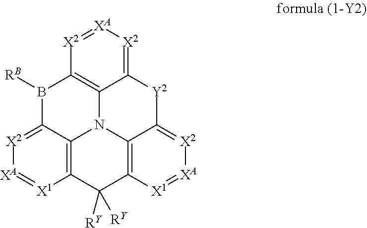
[X2]1=[XA][X2]=C2C3=C1B([RB])C1=[X2][XA]=[X1]C4=C1N3C1=C([X1]=[XA][X2]=C1[Y2]2)C4([RY])[RY]
